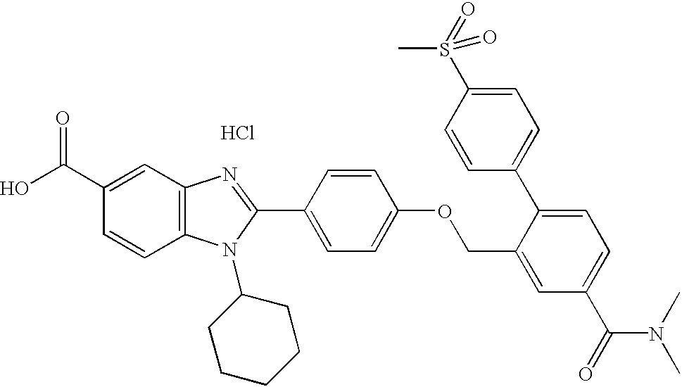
Cl.OC(C1=CC2=C(C=C1)N(C1CCCCC1)C(C1=CC=C(OCC3=CC(C(N(C)C)=O)=CC=C3C3=CC=C(S(C)(=O)=O)C=C3)C=C1)=N2)=O
